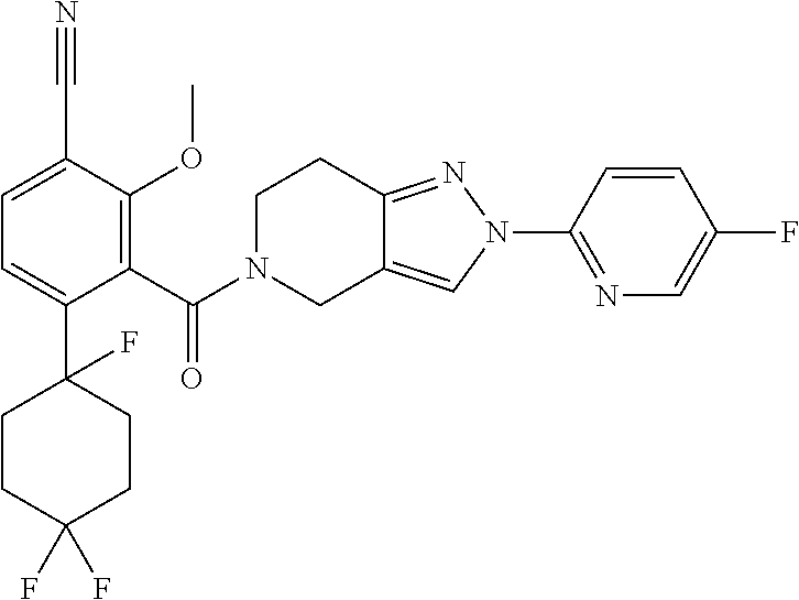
C1(F)=CN=C(N2N=C3C(=C2)CN(C(=O)C2=C(OC)C(C#N)=CC=C2C2(F)CCC(F)(F)CC2)CC3)C=C1
